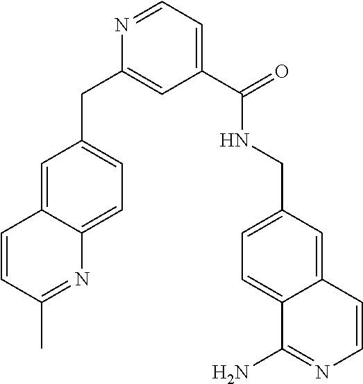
C1=C2C(=CC=C1CC1=CC(C(=O)NCC3=CC=C4C(=C3)C=CN=C4N)=CC=N1)N=C(C)C=C2
